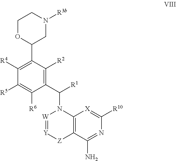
C1(C([R1])N2[W]=[Y][Z]C3=C2[X]=C([R10])N=C3N)=C([R2])C(C2CN([R3b])CCO2)=C([R4])C([R5])=C1[R6]
